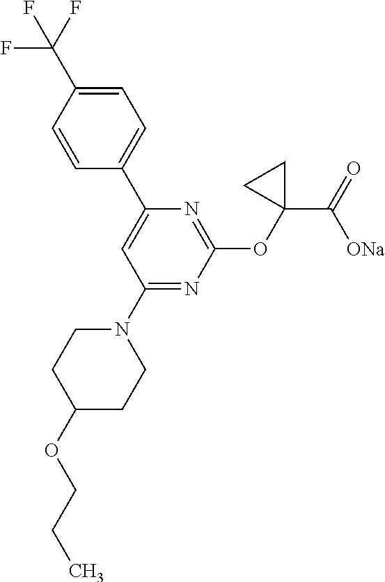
C1=C(C(F)(F)F)C=CC(C2=CC(N3CCC(OCCC)CC3)=NC(OC3(C(=O)[ONa])CC3)=N2)=C1
